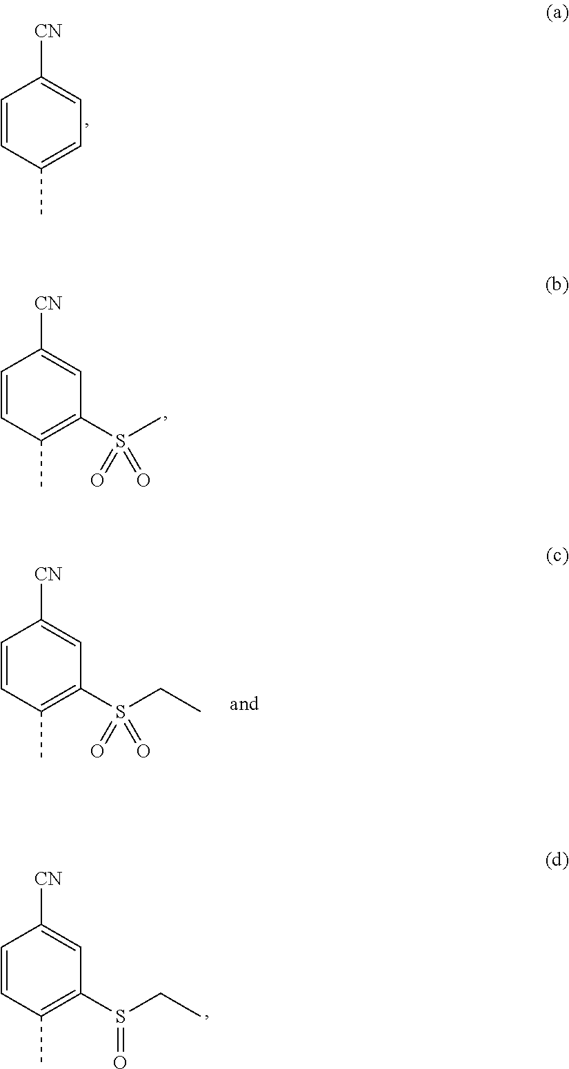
C1=CC(C)=CC=C1[CN].C1=CC(C)=C(S(C)(=O)=O)C=C1[CN].C1=CC(C)=C(S(CC)(=O)=O)C=C1[CN].C1=CC(C)=C(S(CC)=O)C=C1[CN]
